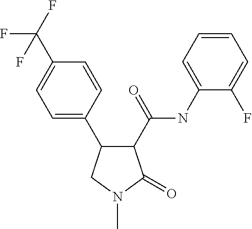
C1(C(F)(F)F)=CC=C(C2C(C(=O)NC3=CC=CC=C3F)C(=O)N(C)C2)C=C1
